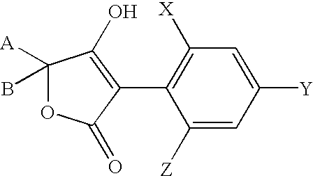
C1([Z])=CC([Y])=CC([X])=C1C1=C(O)C(B)([A])OC1=O
